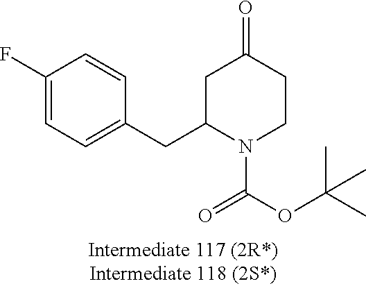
C1(F)=CC=C(CC2N(C(OC(C)(C)C)=O)CCC(=O)C2)C=C1
